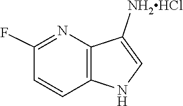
C12=C(NC=C1[NH2HCl])C=CC(F)=N2
